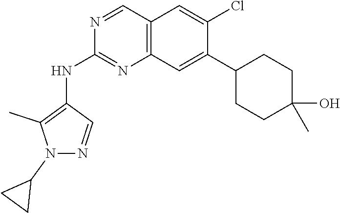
N1(C2CC2)C(C)=C(NC2=NC3=C(C=C(Cl)C(C4CCC(O)(C)CC4)=C3)C=N2)C=N1
